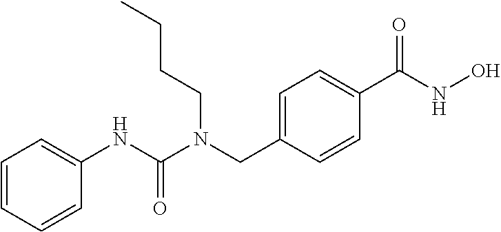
C1=CC=CC(NC(N(CC2=CC=C(C(NO)=O)C=C2)CCCC)=O)=C1
